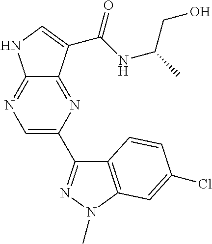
C12=NC=C(C3=NN(C)C4=C3C=CC(Cl)=C4)N=C1C(C(NC(C)CO)=O)=CN2
